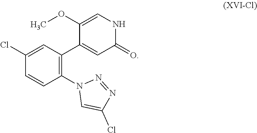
N1(C2=C(C3=CC(=O)NC=C3OC)C=C(Cl)C=C2)C=C(Cl)N=N1
